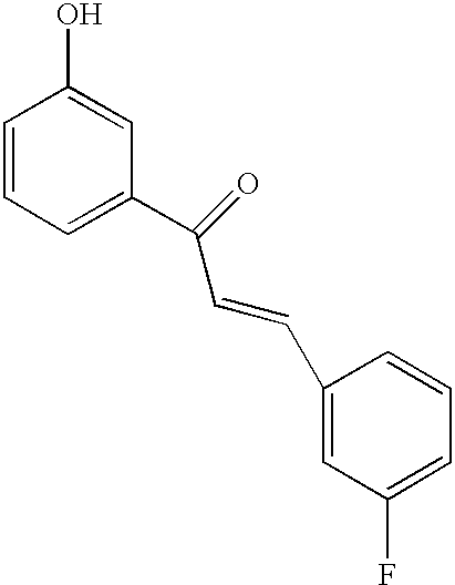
C1=CC=C(C(C=CC2=CC(F)=CC=C2)=O)C=C1O
